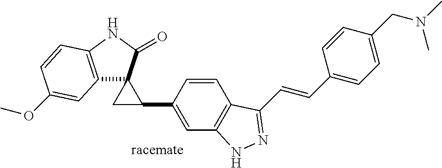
C(=CC1=CC=C(CN(C)C)C=C1)C1=NNC2=C1C=CC(C1CC13C1=C(NC3=O)C=CC(OC)=C1)=C2
